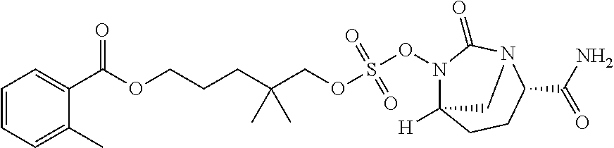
C1(C)=CC=CC=C1C(OCCCC(COS(ON1C2([H])CCC(C(N)=O)N(C1=O)C2)(=O)=O)(C)C)=O
